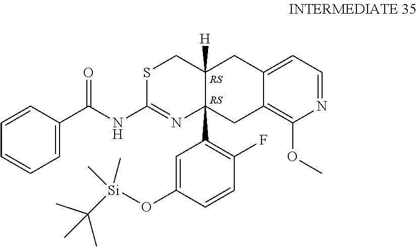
S1C(NC(C2=CC=CC=C2)=O)=NC2(C3=C(F)C=CC(O[Si](C(C)(C)C)(C)C)=C3)C([H])(C1)CC1=CC=NC(OC)=C1C2
